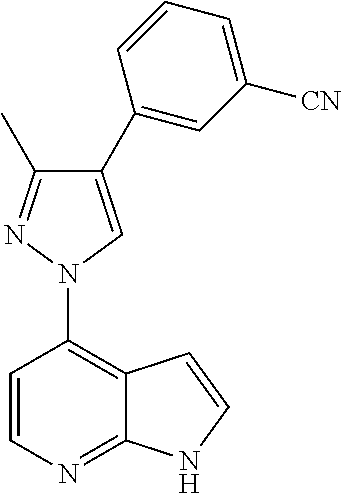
C1=CN=C2C(=C1N1C=C(C3=CC([CN])=CC=C3)C(C)=N1)C=CN2
